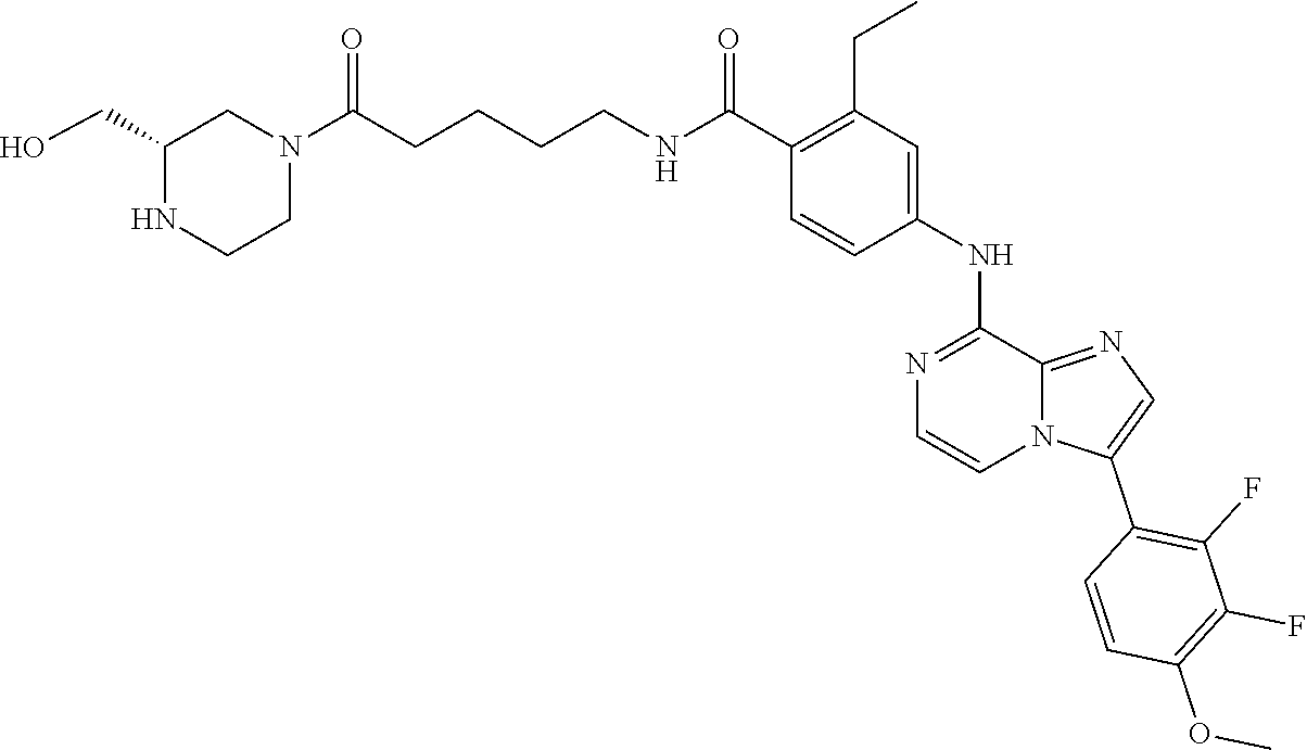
N(C(C1=C(CC)C=C(NC2=NC=CN3C2=NC=C3C2=C(F)C(F)=C(OC)C=C2)C=C1)=O)CCCCC(N1CC(CO)NCC1)=O
